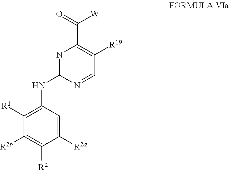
C1([R2a])=CC(NC2=NC(C(=O)[W])=C([R19])C=N2)=C([R1])C([R2b])=C1[R2]
